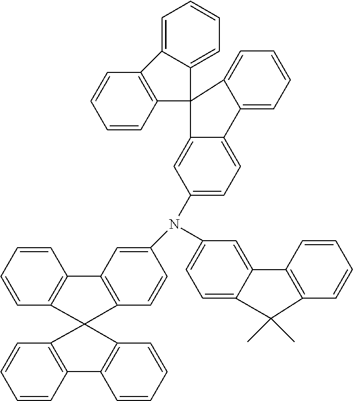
C1=CC2=C(C=C1)C1(C3=C2C=CC=C3)C2=C(C=CC=C2)C2=C1C=CC(N(C1=CC=C3C(=C1)C1=C(C=CC=C1)C3(C)C)C1=CC=C3C(=C1)C1(C4=CC=CC=C34)C3=CC=CC=C3C3=C1C=CC=C3)=C2
